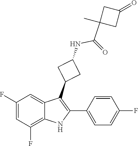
C1(C(NC2CC(C3=C(C4=CC=C(F)C=C4)NC4=C(F)C=C(F)C=C43)C2)=O)(C)CC(=O)C1
